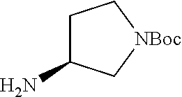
C1C(N)C[NBoc]C1
